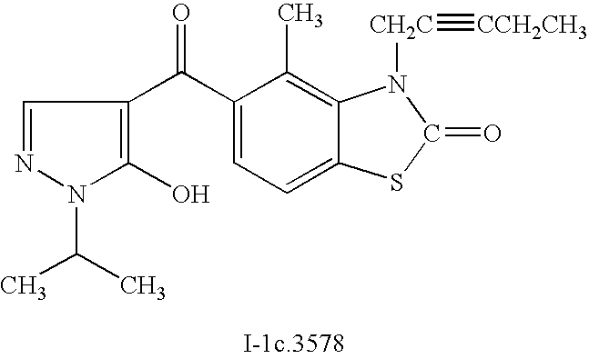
N1(C(C)C)C(O)=C(C(C2=CC=C3C(=C2C)N([CH2C]#[CCH2CH3])C(=O)S3)=O)C=N1
